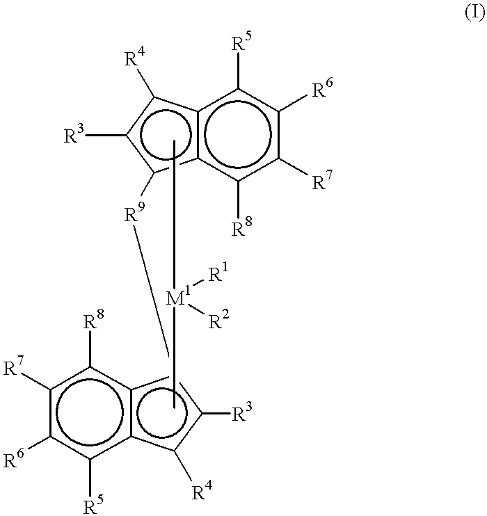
c12c(c([R8])c([R7])c([R6])c1[R5])c([R9]c1c3c(c([R5])c([R6])c([R7])c3[R8])c([R4])c1[R3])c([R3])c2[R4].C[M1](C)([R1])[R2]
